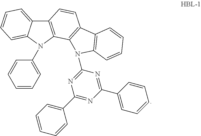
C12=C(N(C3=CC=CC=C3)C3=CC=CC=C13)C1=C(C=C2)C2=C(N1C1=NC(C3=CC=CC=C3)=NC(C3=CC=CC=C3)=N1)C=CC=C2
